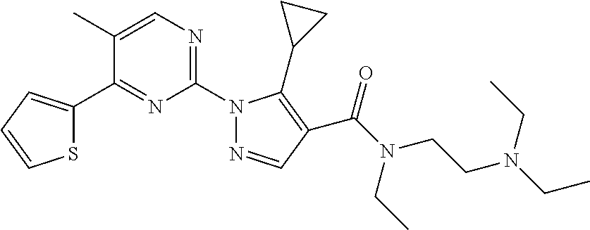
C1=C(C)C(C2=CC=CS2)=NC(N2N=CC(C(N(CC)CCN(CC)CC)=O)=C2C2CC2)=N1
